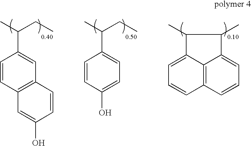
C1=CC2=C(C=C1C(CC)C)C=CC(O)=C2.C1=CC(O)=CC=C1C(CC)C.C12=C3C=CC=C1C(C)C(C)C2=CC=C3
